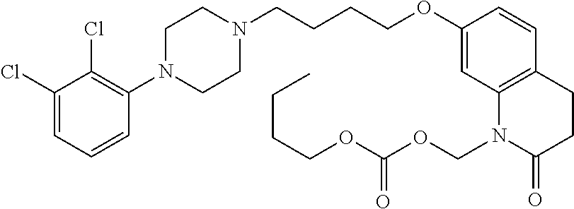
C1(Cl)=CC=CC(N2CCN(CCCCOC3=CC4=C(C=C3)CCC(=O)N4COC(=O)OCCCC)CC2)=C1Cl
